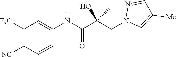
C1=CC([NC])=C([F3C])C=C1NC(C(CN1C=C([Me])C=N1)(O)C)=O
